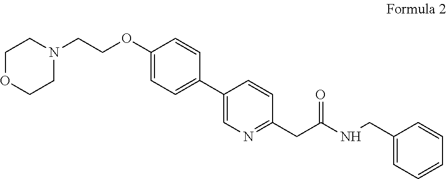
C1(CNC(CC2=NC=C(C3=CC=C(OCCN4CCOCC4)C=C3)C=C2)=O)=CC=CC=C1
